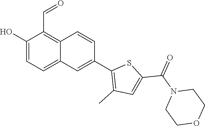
OC1=CC=C2C(=C1C=O)C=CC(C1=C(C)C=C(C(=O)N3CCOCC3)S1)=C2
